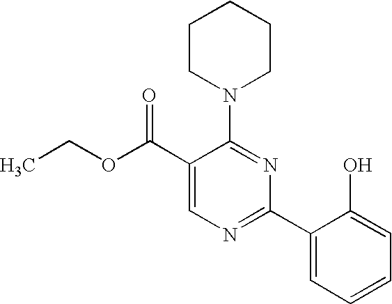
C1(C(OCC)=O)=CN=C(C2=CC=CC=C2O)N=C1N1CCCCC1
